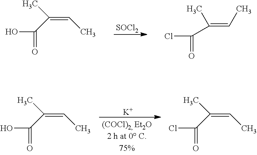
[SOCl2].OC(C(C)=CC)=O.CC(=CC)C(Cl)=O.[K].OC(C(C)=CC)=O.ClC(C(C)=CC)=O
